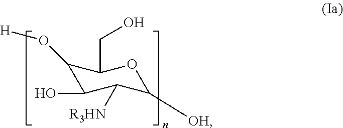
C1(O[H])C(O)C([R3HN])C([OH])OC1CO
